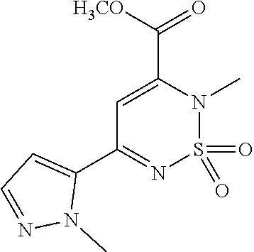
[H3CO]C(C1=CC(C2=CC=NN2C)=NS(=O)(=O)N1C)=O
